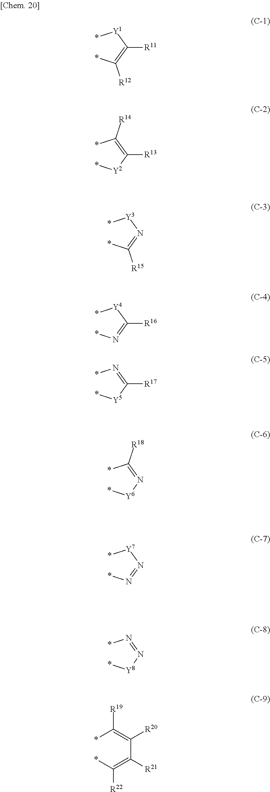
*[Y1]C(=C(*)[R12])[R11].*[Y2]C(=C(*)[R14])[R13].*[Y3]N=C(*)[R15].*[Y4]C(=N*)[R16].*N=C([Y5]*)[R17].*[Y6]N=C(*)[R18].*N=N[Y7]*.*[Y8]N=N*.*C(=C(C(=C(*)[R22])[R21])[R20])[R19]
